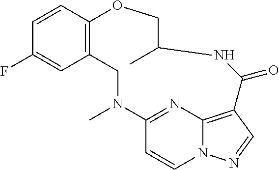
C1=CC2=C(C=C1F)CN(C)C1=NC3=C(C=NN3C=C1)C(=O)NC(C)CO2
